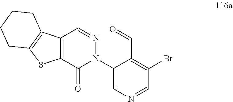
C12=C(C(=O)N(C3=CN=CC(Br)=C3C=O)N=C1)SC1=C2CCCC1
